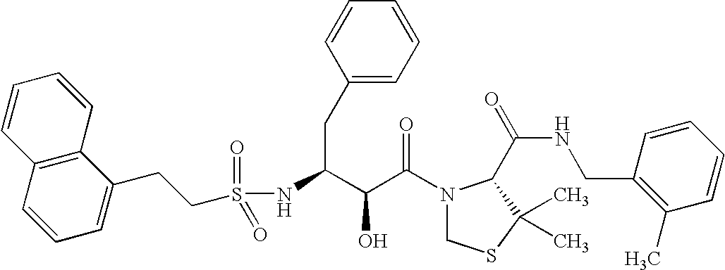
N(C(CC1=CC=CC=C1)C(C(N1CSC(C)(C)C1C(NCC1=C(C)C=CC=C1)=O)=O)O)S(=O)(=O)CCC1=CC=CC2=C1C=CC=C2
